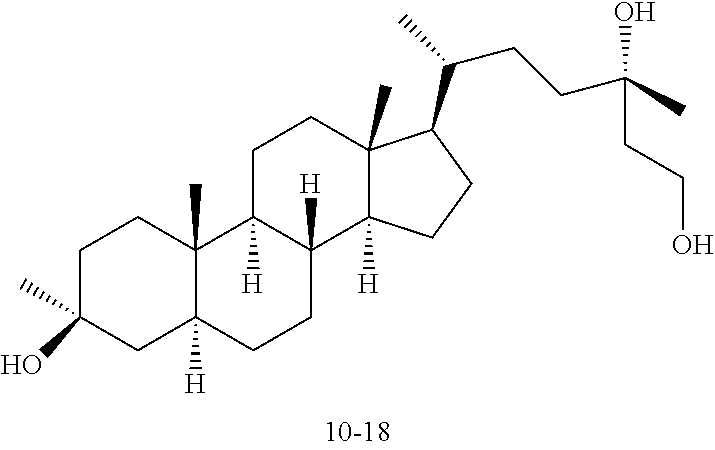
C1C(C)(O)CC2([H])C(C)(C1)C1([H])C([H])(CC2)C2([H])C(C)(CC1)C(C(CCC(C)(CCO)O)C)CC2
